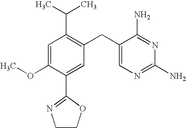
C1=C(OC)C(C2=NCCO2)=CC(CC2=CN=C(N)N=C2N)=C1C(C)C
